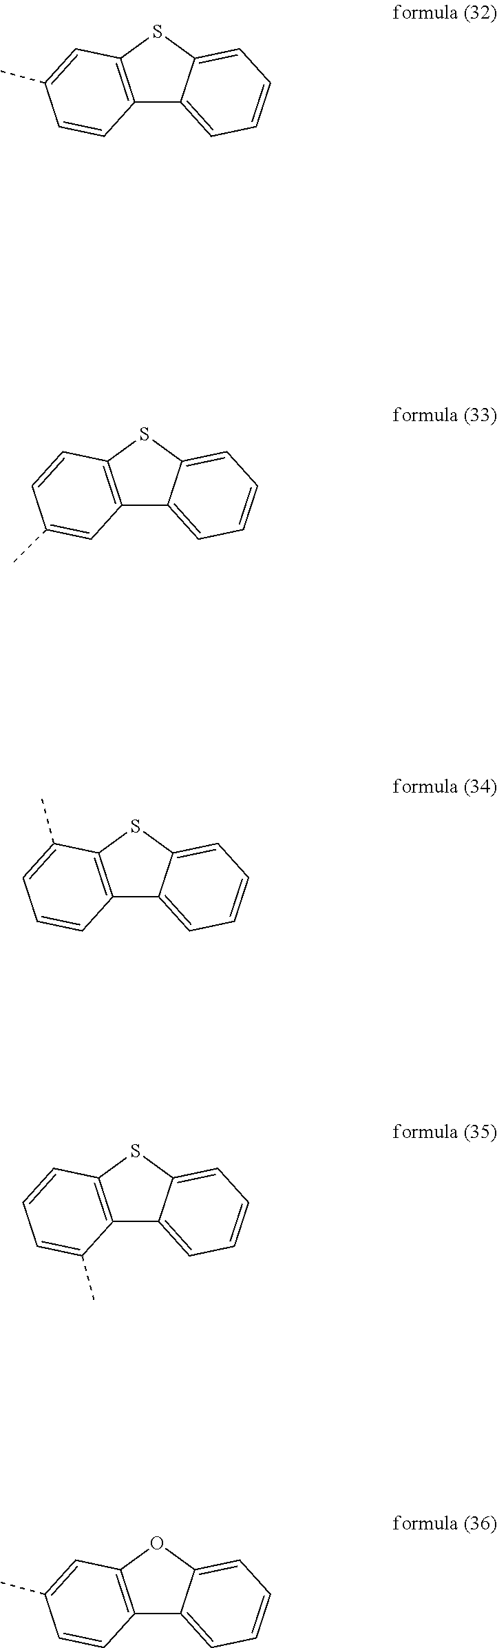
C12=C(C=CC(C)=C1)SC1=CC=CC=C21.C12=C(C(C)=CC=C1)SC1=CC=CC=C21.C12=C(C=CC=C1C)SC1=CC=CC=C21.C12=C(C=C(C)C=C1)OC1=CC=CC=C21.C12=C(C=C(C)C=C1)SC1=CC=CC=C21
